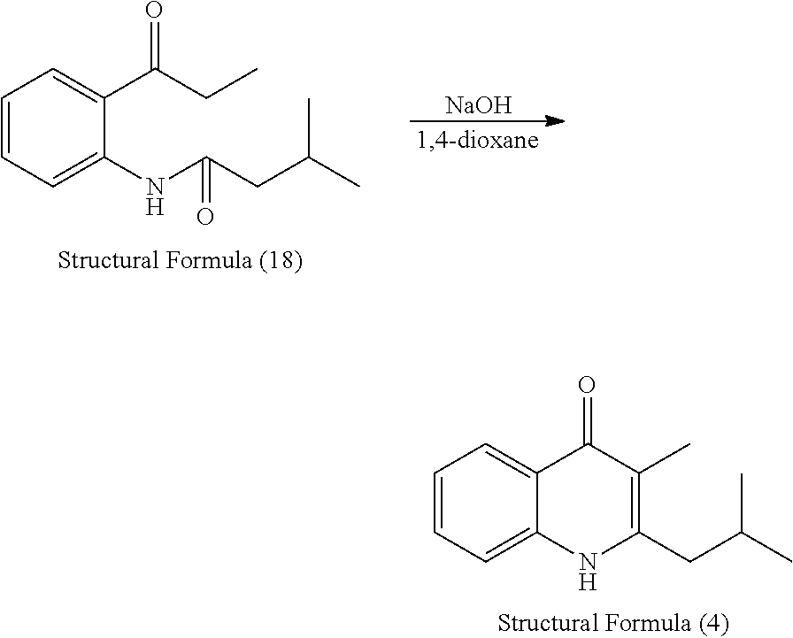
[NaOH].C1=CC=C(NC(CC(C)C)=O)C(C(CC)=O)=C1.C1=CC=C2C(=C1)C(=O)C(C)=C(CC(C)C)N2
